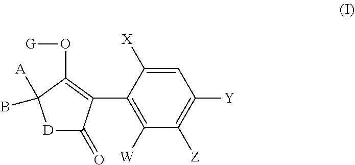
C1=C([X])C(C2=C(O[G])C(B)([A])[D]C2=O)=C([W])C([Z])=C1[Y]
